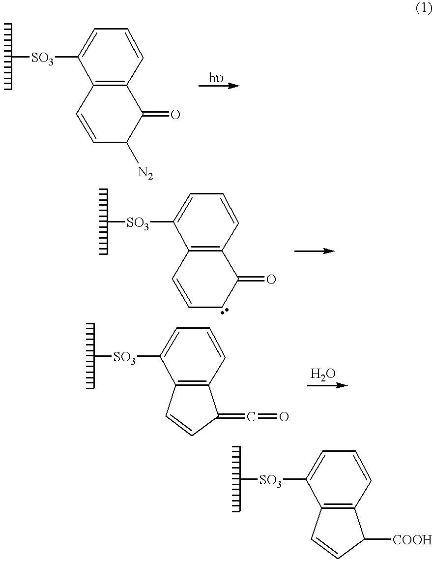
C1=C([SO3]C)C2=C(C=C1)C(=O)C([N2])C=C2.C1=C([SO3]C)C2=C(C=C1)C(=O)CC=C2.C1=C([SO3]C)C2=C(C=C1)C(=C=O)C=C2.C1=C([SO3]C)C2=C(C=C1)C([COOH])C=C2
